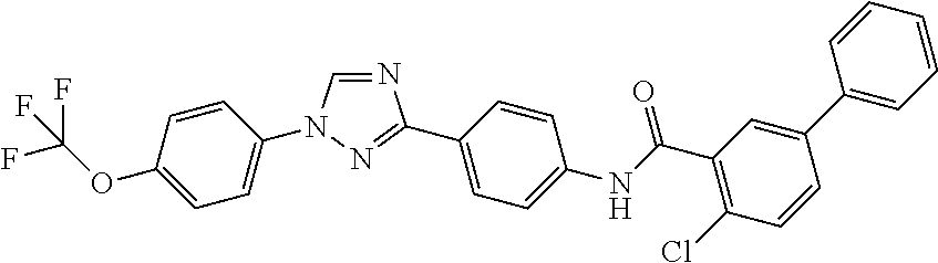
N1=CN(C2=CC=C(OC(F)(F)F)C=C2)N=C1C1=CC=C(NC(C2=C(Cl)C=CC(C3=CC=CC=C3)=C2)=O)C=C1
